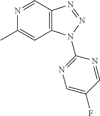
CC1=CC2=C(C=N1)N=NN2C1=NC=C(F)C=N1
